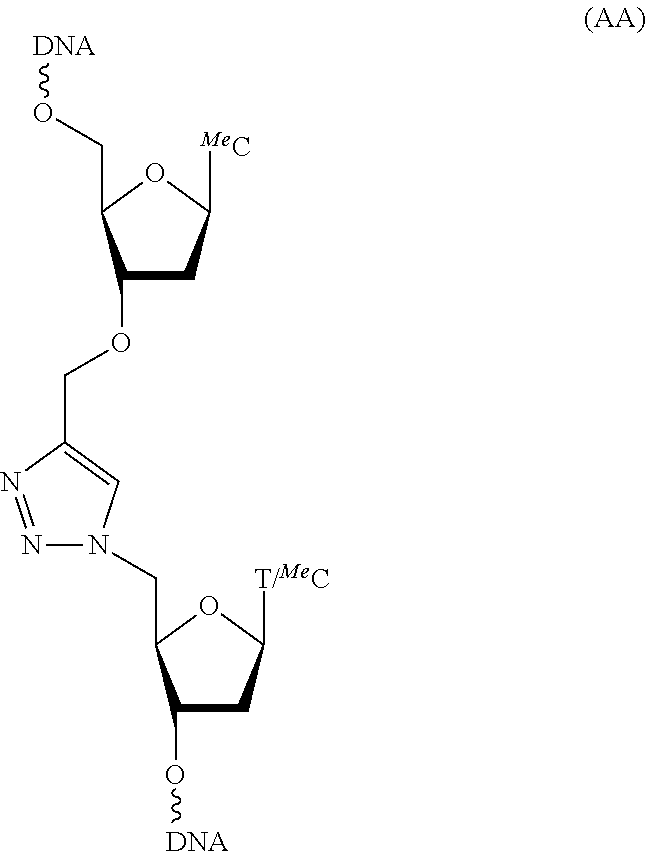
C1(OCC2=CN(CC3C(O[DNA])CC([T/MeC])O3)N=N2)CC([MeC])OC1CO[DNA]
